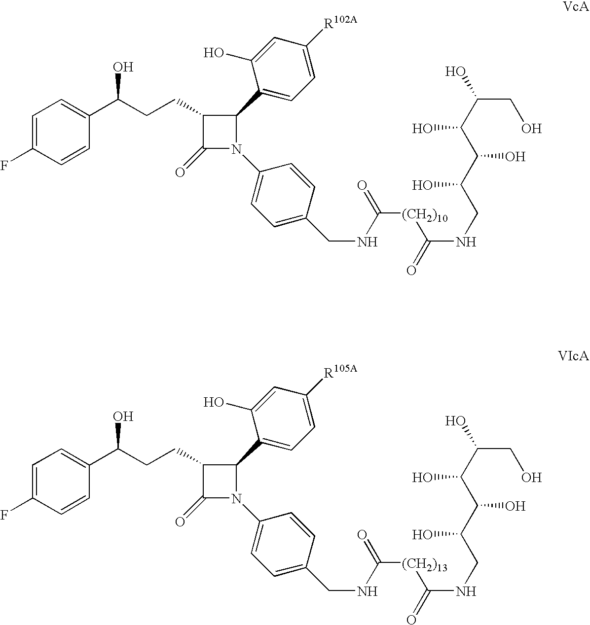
C1=C(F)C=CC(C(CCC2C(=O)N(C3=CC=C(CNC(=O)[(CH2)10]C(=O)NCC(O)C(O)C(O)C(CO)O)C=C3)C2C2=CC=C([R102A])C=C2O)O)=C1.C1=C(F)C=CC(C(CCC2C(=O)N(C3=CC=C(CNC(=O)[(CH2)13]C(=O)NCC(O)C(O)C(O)C(CO)O)C=C3)C2C2=CC=C([R105A])C=C2O)O)=C1
